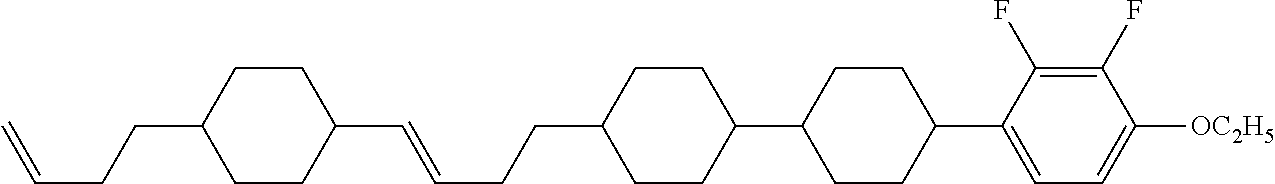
C1(C=CCCC2CCC(C3CCC(C4=CC=C([OC2H5])C(F)=C4F)CC3)CC2)CCC(CCC=C)CC1
